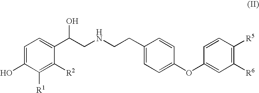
C1=C(O)C([R1])=C([R2])C(C(CNCCC2=CC=C(OC3=CC([R6])=C([R5])C=C3)C=C2)O)=C1
